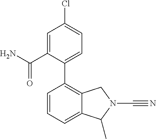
C1=CC=C2C(=C1C1=CC=C(Cl)C=C1C(N)=O)CN(C#N)C2C
